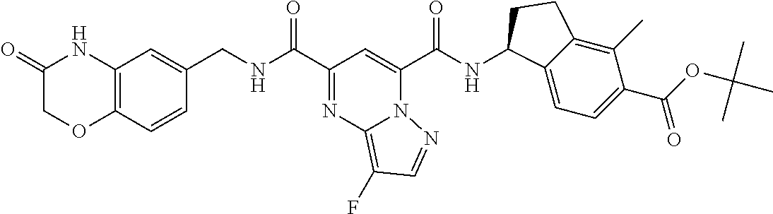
C(=O)(C1=CC(C(=O)NCC2=CC3=C(C=C2)OCC(=O)N3)=NC2=C(F)C=NN21)NC1C2=CC=C(C(OC(C)(C)C)=O)C(C)=C2CC1
